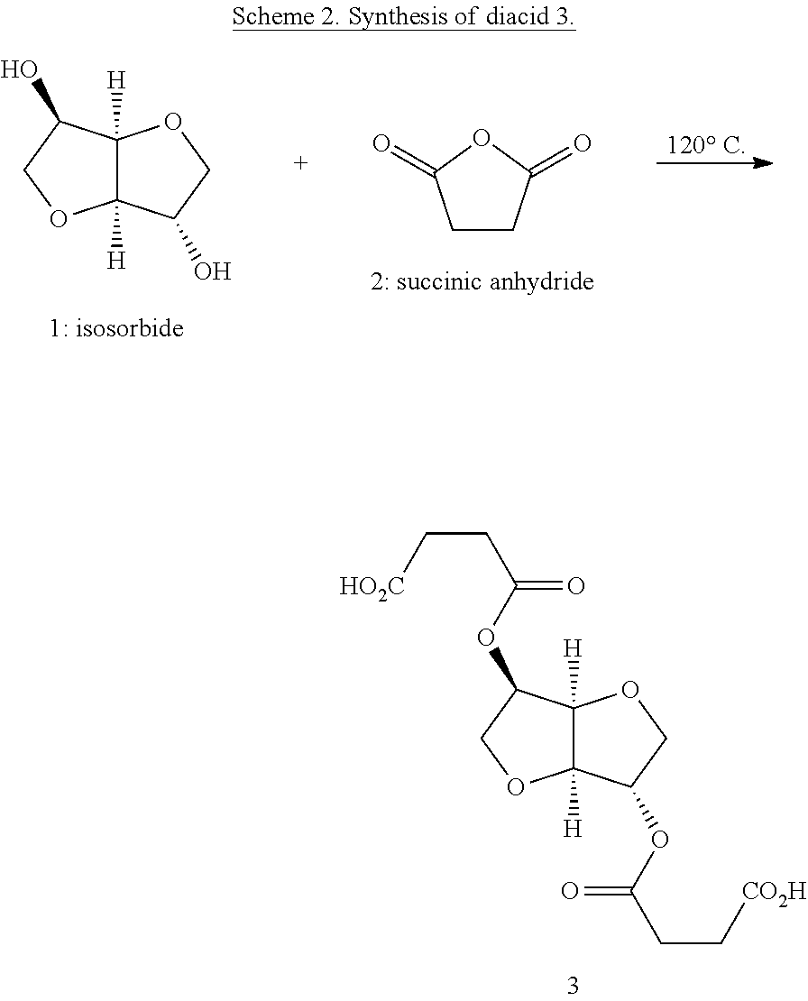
C1CC(=O)OC1=O.C12([H])C([H])(C(O)CO1)OCC2O.C12([H])C([H])(C(OC(CC[CO2H])=O)CO1)OCC2OC(CC[HO2C])=O
